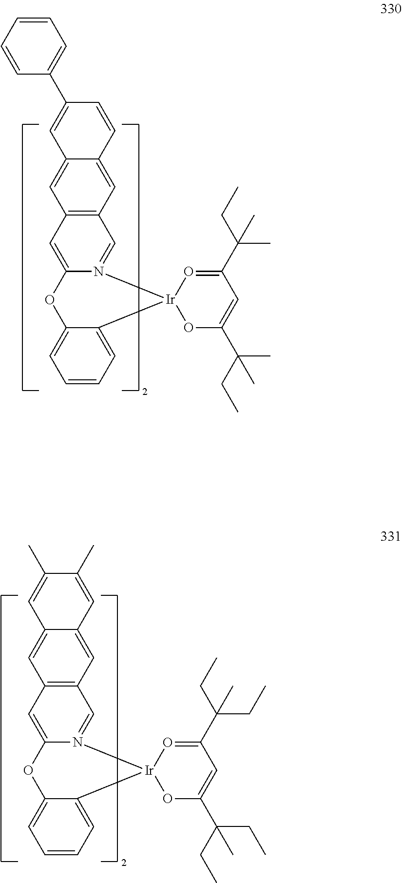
C12=C(C=C3C(=C1)C=C(C1=CC=CC=C1)C=C3)C=N1C(=C2)OC2=CC=CC=C2[Ir]12OC(C(CC)(C)C)=CC(C(CC)(C)C)=O2.C12=C(C=C3C(=C1)C=C(C)C(C)=C3)C=N1C(=C2)OC2=CC=CC=C2[Ir]12OC(C(CC)(CC)C)=CC(C(CC)(CC)C)=O2
